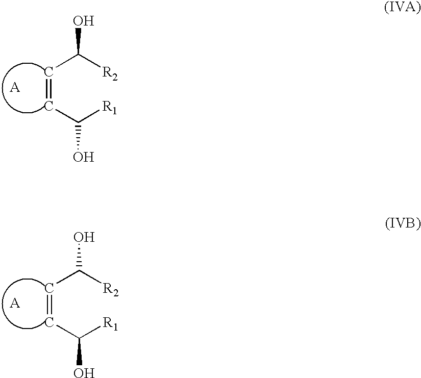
C(=CC([R1])O)C([R2])O.C(=CC([R1])O)C([R2])O
